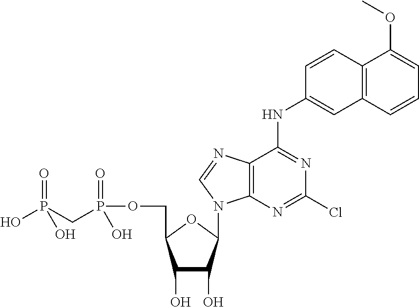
C1(O)C(O)C(N2C3=C(C(NC4=CC5=C(C=C4)C(OC)=CC=C5)=NC(Cl)=N3)N=C2)OC1COP(CP(=O)(O)O)(=O)O
